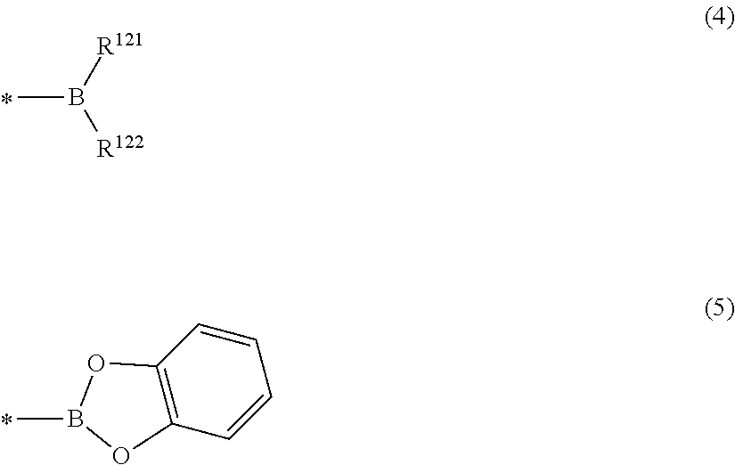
CB([R121])[R122].C1=CC2=C(C=C1)OB(C)O2
